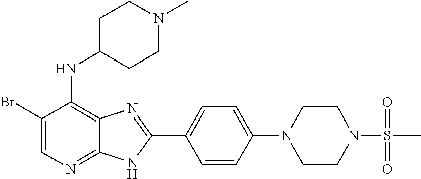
C1(Br)=CN=C2C(=C1NC1CCN(C)CC1)N=C(C1=CC=C(N3CCN(S(C)(=O)=O)CC3)C=C1)N2
